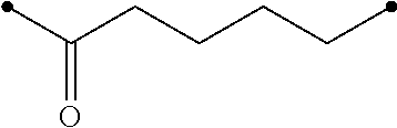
C(CCCCC)(C)=O
